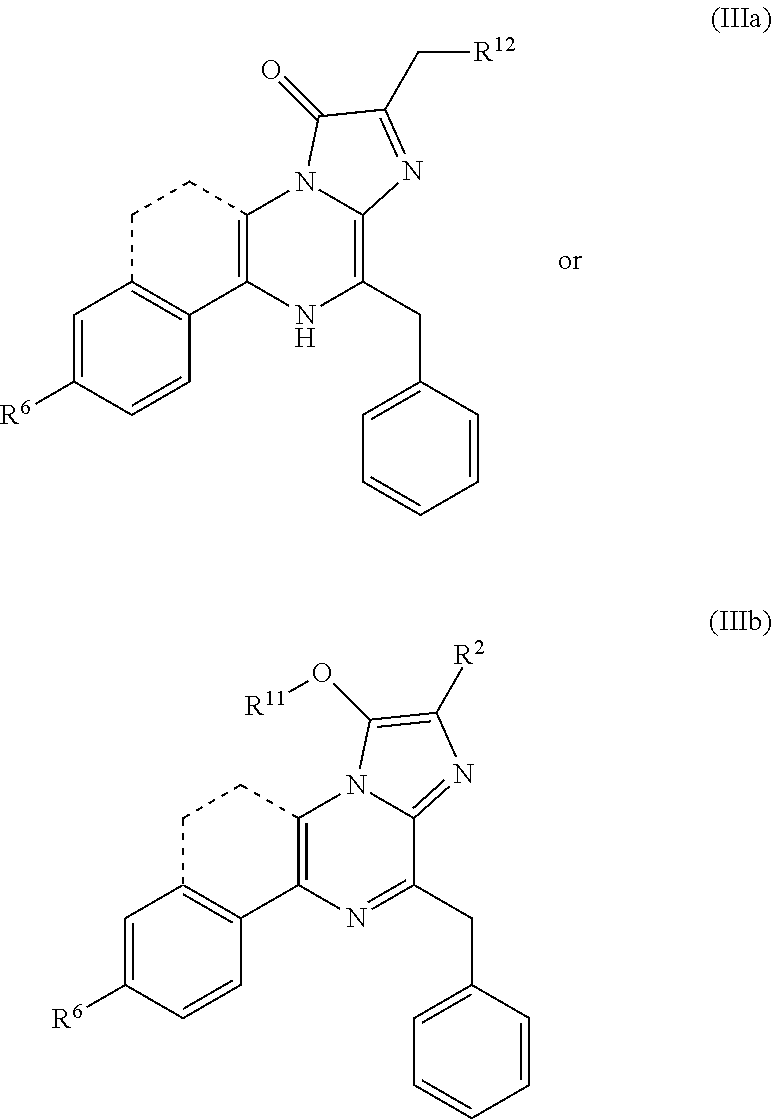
C1=C([R6])C=CC2=C1CCC1=C2NC(CC2=CC=CC=C2)=C2N1C(=O)C(C[R12])=N2.C1=C([R6])C=CC2=C1CCC1=C2N=C(CC2=CC=CC=C2)C2=NC([R2])=C(O[R11])N12
